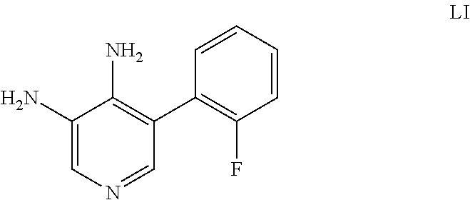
C1=CC(C2=C(N)C(N)=CN=C2)=C(F)C=C1
